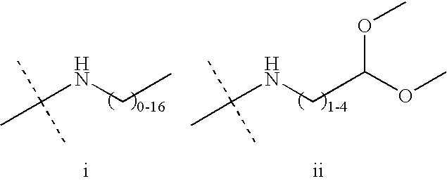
C(NCC(OC)OC)(C)(C)C.C(NCC)(C)(C)C
